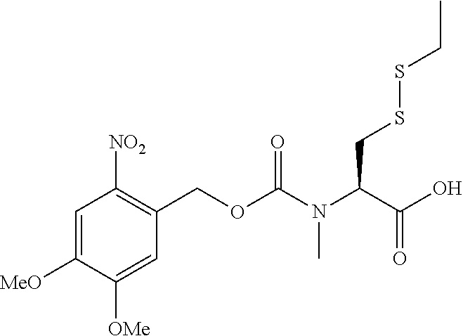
C1([NO2])=C(COC(N(C(C(O)=O)CSSCC)C)=O)C=C([OMe])C([MeO])=C1
